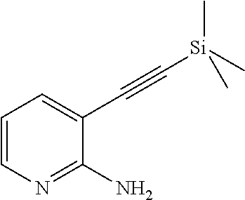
C1=CN=C(N)C(C#C[Si](C)(C)C)=C1
